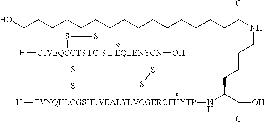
[GIVEQCCTS I C S L EQLENYCN]12([H])(O)(SS[FVNQHLCGSHLVEALYLVCGERGFHYTP]([H])(NC(C(O)=O)CCCCNC(CCCCCCCCCCCCCCC(O)=O)=O)SS1)SS2
